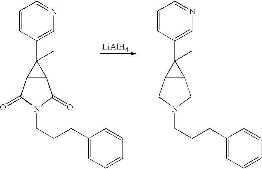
C1=CC(C2(C)C3C2CN(CCCC2=CC=CC=C2)C3)=CN=C1.C1=CC(C2(C)C3C2C(=O)N(CCCC2=CC=CC=C2)C3=O)=CN=C1.[LiAlH4]
